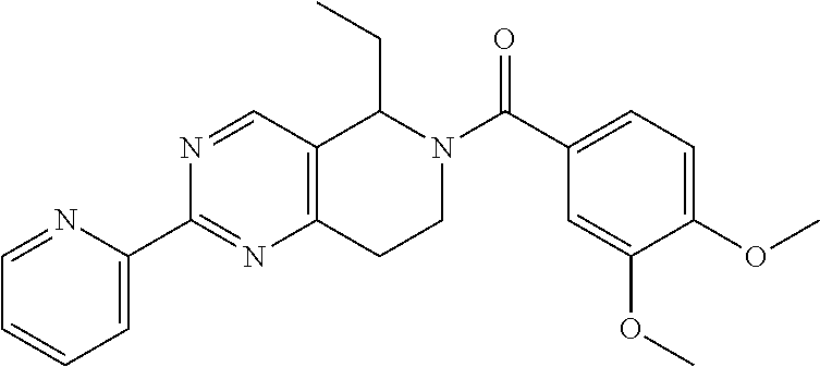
C1=NC(C2=NC3=C(C=N2)C(CC)N(C(C2=CC=C(OC)C(OC)=C2)=O)CC3)=CC=C1
